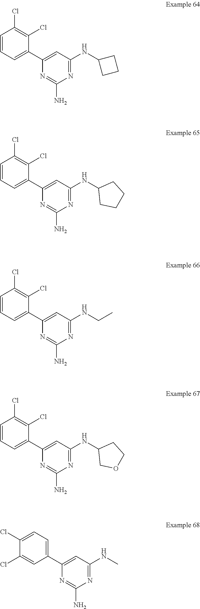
C1=CC=C(C2=CC(NC3CCC3)=NC(N)=N2)C(Cl)=C1Cl.C1=CC=C(C2=CC(NC3CCCC3)=NC(N)=N2)C(Cl)=C1Cl.C1=CC=C(C2=CC(NCC)=NC(N)=N2)C(Cl)=C1Cl.C1=CC=C(C2=CC(NC3COCC3)=NC(N)=N2)C(Cl)=C1Cl.C1(Cl)=CC=C(C2=CC(NC)=NC(N)=N2)C=C1Cl
